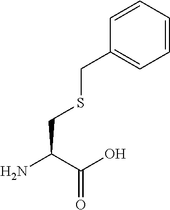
NC(C(O)=O)CSCC1=CC=CC=C1
